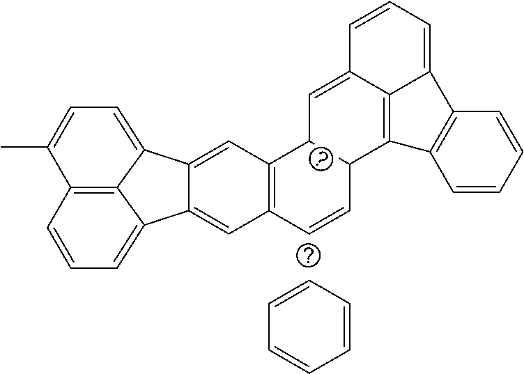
C1=CC=CC=C1.C12=CC3=C(C=C1C1=CC=CC4=C1C2=CC=C4C)C=CC1C3C=C2C=CC=C3C2=C1C1=C3C=CC=C1
